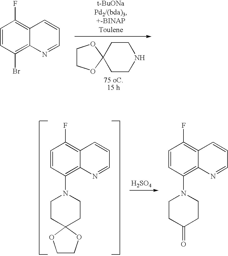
C1CNCCC12OCCO2.C1=CC(Br)=C2C(=C1F)C=CC=N2.[H2SO4].C1=CC(N2CCC3(CC2)OCCO3)=C2C(=C1F)C=CC=N2.C1=CC(N2CCC(=O)CC2)=C2C(=C1F)C=CC=N2
